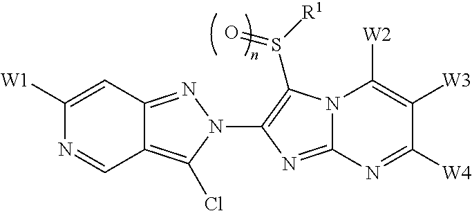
C12=C(Cl)N(C3=C(S([R1])=O)N4C(=N3)N=C([W4])C([W3])=C4[W2])N=C1C=C([W1])N=C2
